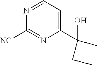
N1=CC=C(C(O)(C)CC)N=C1[NC]
